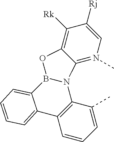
C12=N(C)C=C([Rj])C([Rk])=C1OB1N2C2=C(C=CC=C2C)C2=CC=CC=C12
